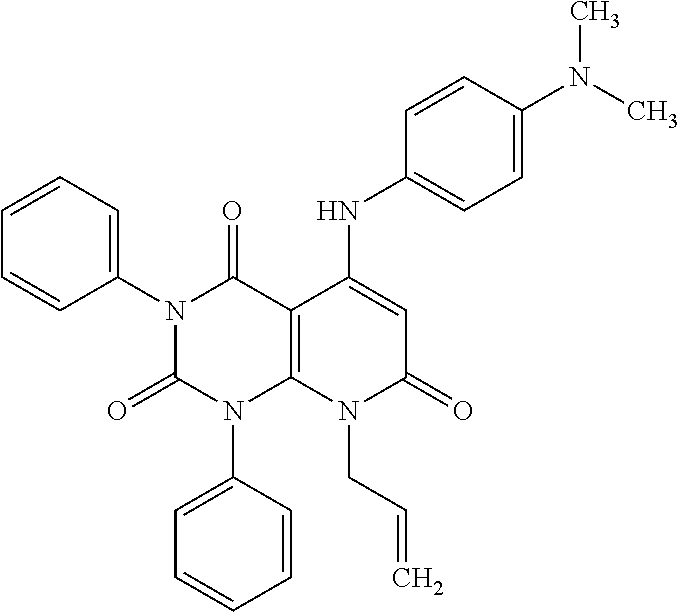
C1(N2C(=O)N(C3=CC=CC=C3)C3=C(C2=O)C(NC2=CC=C(N(C)C)C=C2)=CC(=O)N3CC=C)=CC=CC=C1
